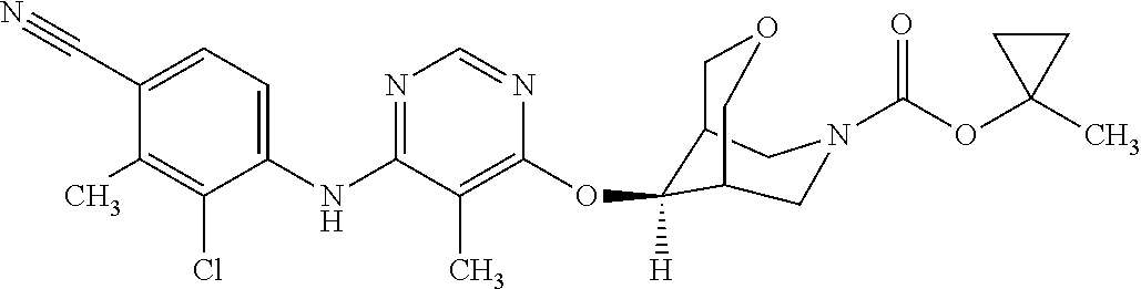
C1(NC2=NC=NC(OC3([H])C4COCC3CN(C(OC3(C)CC3)=O)C4)=C2C)=CC=C(C#N)C(C)=C1Cl
